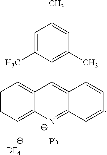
CC1=CC(C)=C(C2=C3C(=[N+]([Ph])C4=CC=CC=C24)C=CC=C3)C(C)=C1.[BF4]
